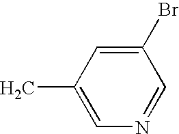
C1(C)=CN=CC(Br)=C1
